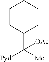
C1(C([Me])([Pyd])[OAc])CCCCC1
